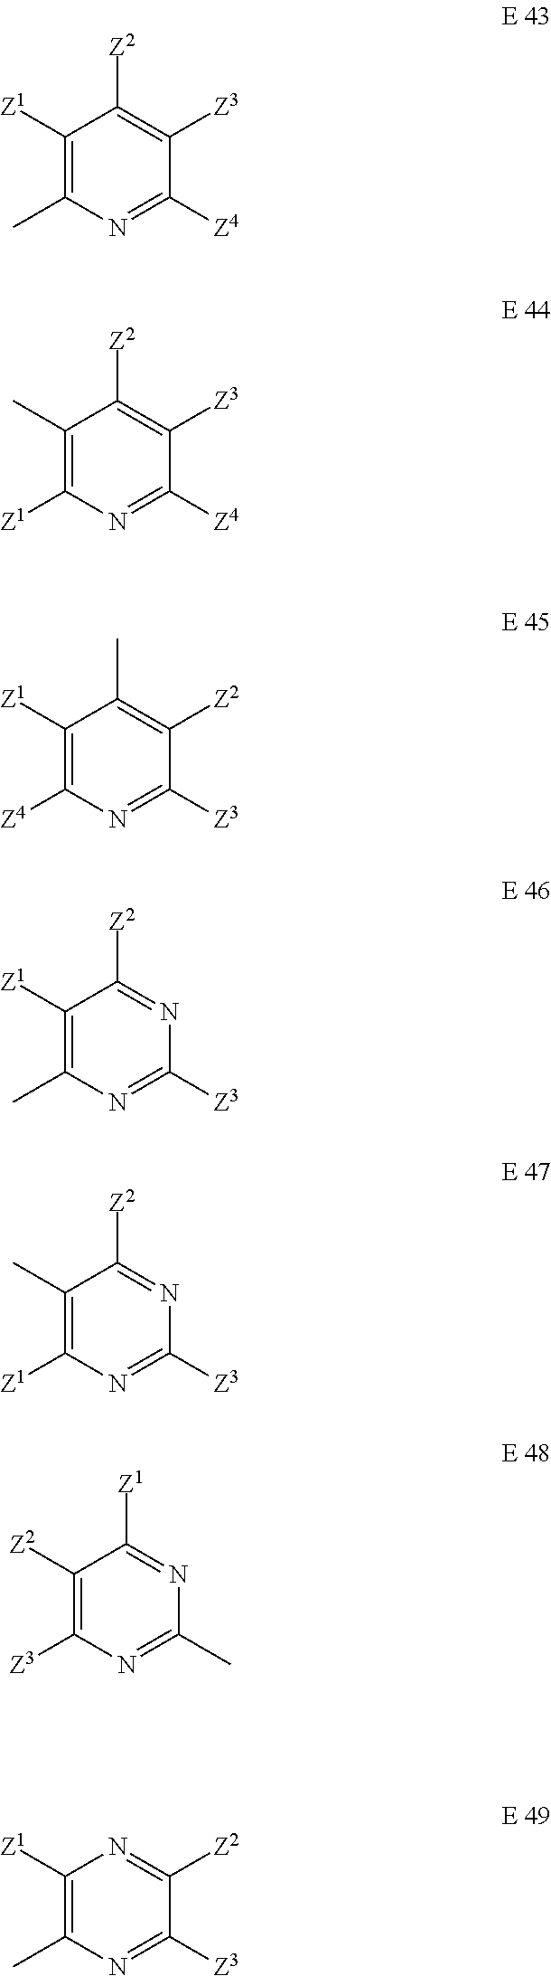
C1([Z1])=C(C)N=C([Z4])C([Z3])=C1[Z2].C1(C)=C([Z1])N=C([Z4])C([Z3])=C1[Z2].C1([Z1])=C([Z4])N=C([Z3])C([Z2])=C1C.C1([Z1])=C(C)N=C([Z3])N=C1[Z2].C1(C)=C([Z1])N=C([Z3])N=C1[Z2].C1([Z2])=C([Z3])N=C(C)N=C1[Z1].C1([Z1])=C(C)N=C([Z3])C([Z2])=N1
